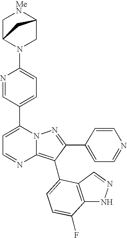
N1=CC(C2=CC=NC3=C(C4=CC=C(F)C5=C4C=NN5)C(C4=CC=NC=C4)=NN23)=CC=C1N1CC2[MeN]CC1C2
